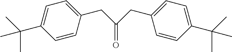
O=C(CC1=CC=C(C(C)(C)C)C=C1)CC1=CC=C(C(C)(C)C)C=C1
